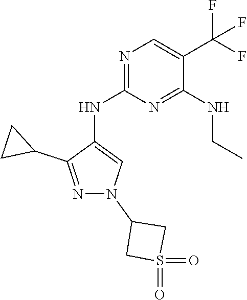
N1=C(NC2=CN(C3CS(=O)(=O)C3)N=C2C2CC2)N=C(NCC)C(C(F)(F)F)=C1
